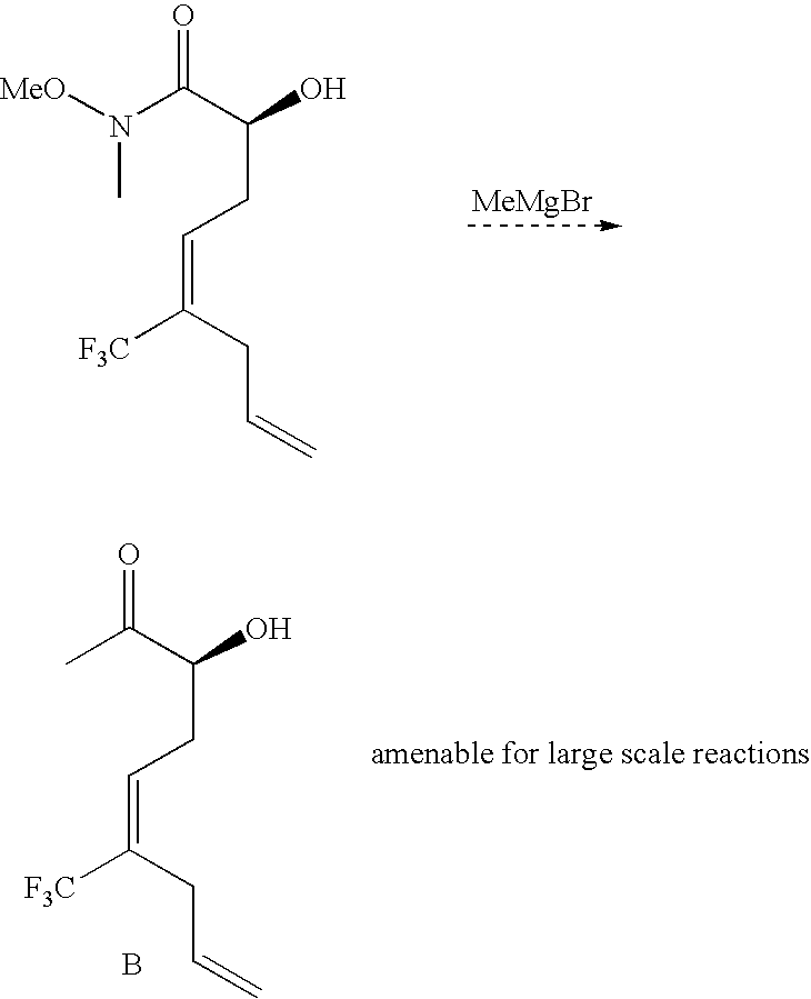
CN([MeO])C(C(O)CC=C([F3C])CC=C)=O.[MeMgBr].CC(C(O)CC=C([F3C])CC=C)=O.B
